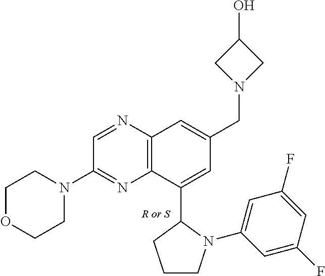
C12=C(N=CC(N3CCOCC3)=N1)C=C(CN1CC(O)C1)C=C2C1CCCN1C1=CC(F)=CC(F)=C1
